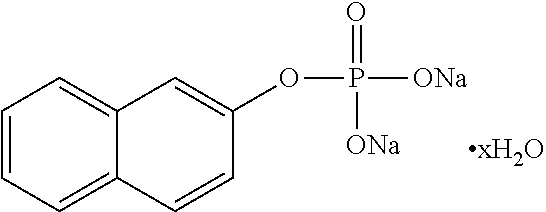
C1=CC=C2C(=C1)C=C(OP([ONa])(=O)[ONa])C=C2
